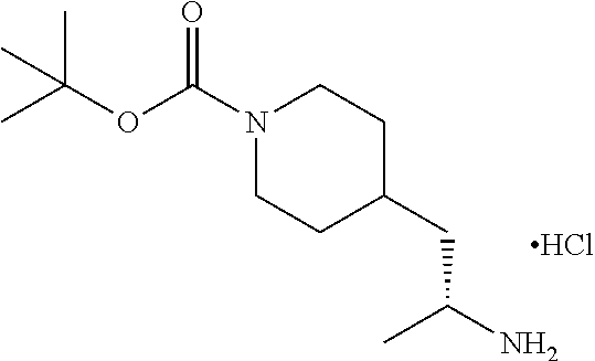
C(OC(N1CCC(CC(N)C)CC1)=O)(C)(C)C.Cl
